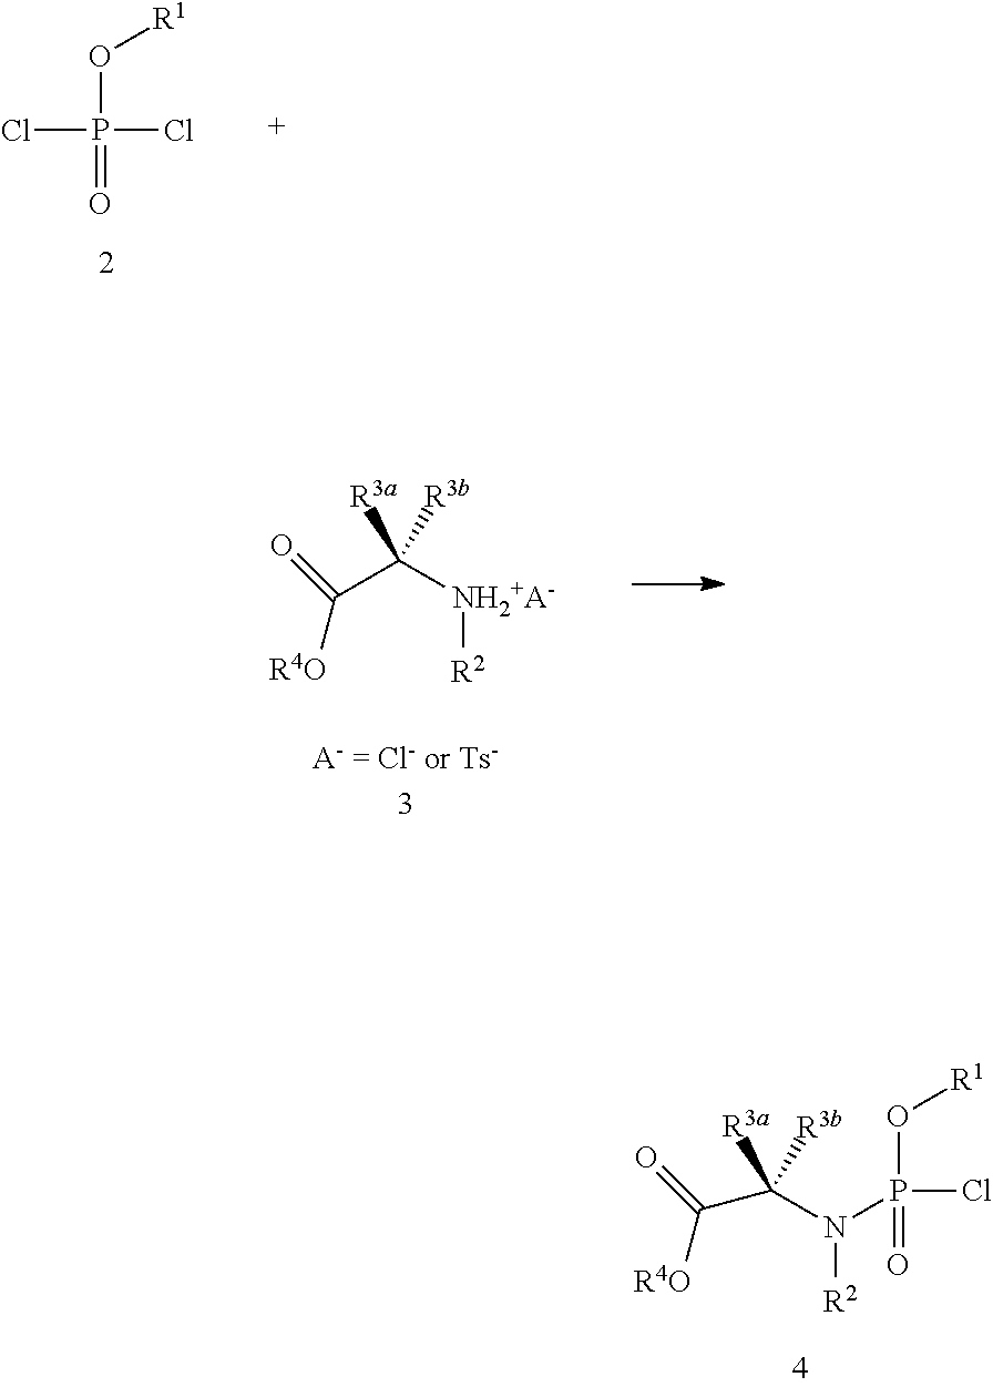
O([R1])P(=O)(Cl)Cl.[R2][NH2+A-]C(C(=O)[R4O])([R3a])[R3b].[R1]OP(Cl)(=O)N(C(C(=O)[R4O])([R3a])[R3b])[R2]
